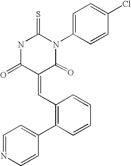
N1C(=O)C(=CC2=C(C3=CC=NC=C3)C=CC=C2)C(=O)N(C2=CC=C(Cl)C=C2)C1=S
